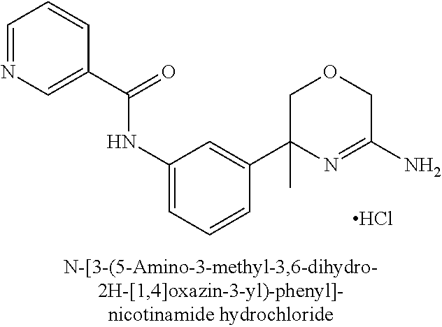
C1(C(=O)NC2=CC=CC(C3(C)N=C(N)COC3)=C2)=CN=CC=C1.Cl
